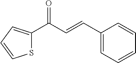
C(C=CC1=CC=CC=C1)(=O)C1=CC=CS1
